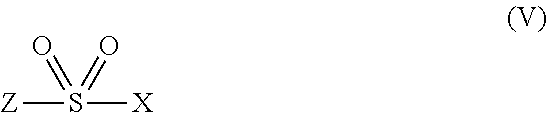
[Z]S([X])(=O)=O
